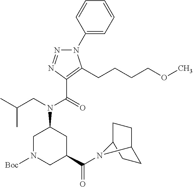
C1(N2N=NC(C(=O)N(CC(C)C)C3CN([Boc])CC(C(=O)N4C5CCC4CC5)C3)=C2CCCCOC)=CC=CC=C1
